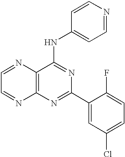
C1=NC2=C(N=C1)N=C(C1=CC(Cl)=CC=C1F)N=C2NC1=CC=NC=C1
